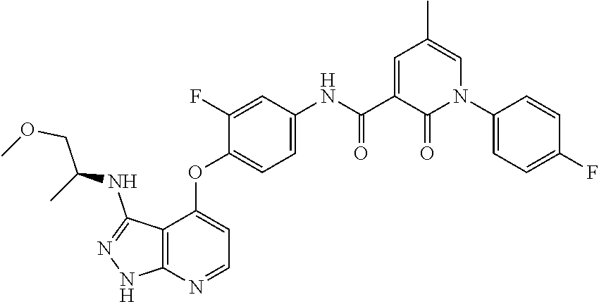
C1(C(=O)NC2=CC=C(OC3=CC=NC4=C3C(NC(COC)C)=NN4)C(F)=C2)=CC(C)=CN(C2=CC=C(F)C=C2)C1=O
